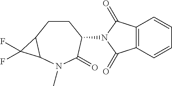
C1CC2C(N(C)C(=O)C1N1C(=O)C3=C(C1=O)C=CC=C3)C2(F)F
